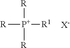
[R][P+]([R])([R])[R1].[X-]
